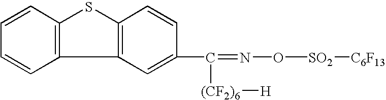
C(=NO[SO2][C6F13])([(CF2)6][H])C1=CC2=C(SC3=C2C=CC=C3)C=C1
